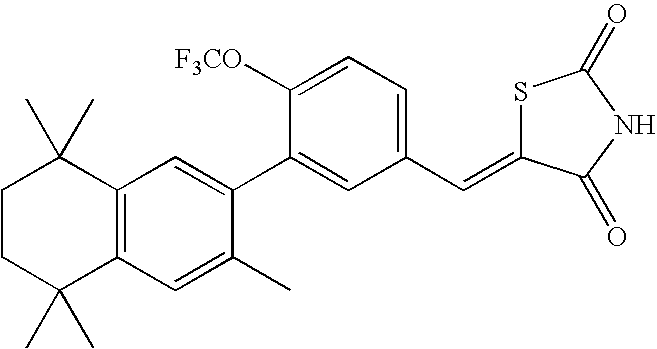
C1CC(C)(C)C2=C(C1(C)C)C=C(C1=CC(C=C3SC(=O)NC3=O)=CC=C1[F3CO])C(C)=C2
